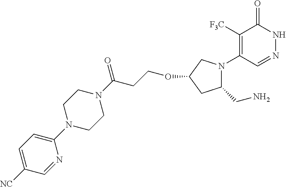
C1([F3C])=C(N2C(CN)CC(OCCC(N3CCN(C4=CC=C([NC])C=N4)CC3)=O)C2)C=NNC1=O
